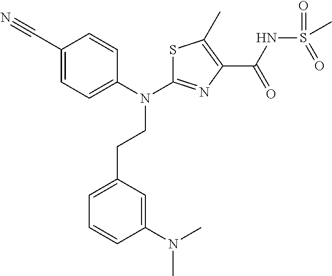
S1C(N(C2=CC=C(C#N)C=C2)CCC2=CC=CC(N(C)C)=C2)=NC(C(NS(C)(=O)=O)=O)=C1C
